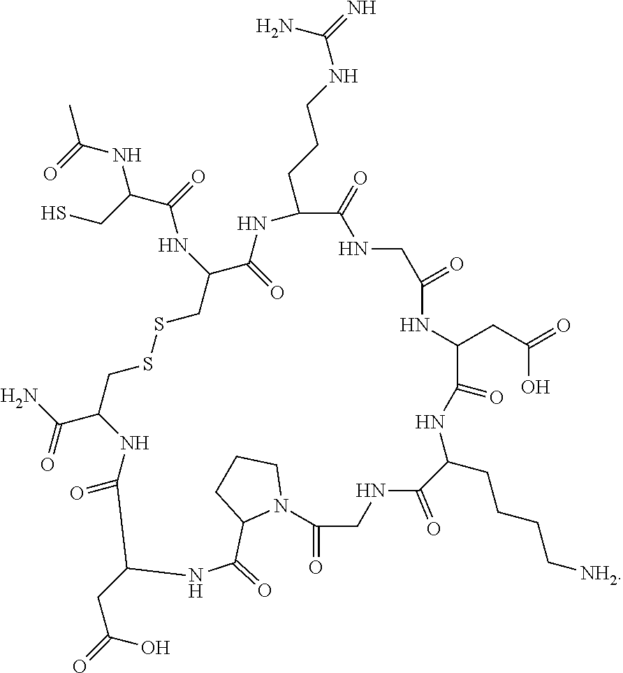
C1(=O)CNC(=O)C(CCCC[NH2])NC(=O)C(CC(=O)O)NC(=O)CNC(=O)C(CCCNC(=N)N)NC(=O)C(NC(C(NC(=O)C)CS)=O)CSSCC(C(=O)N)NC(=O)C(CC(=O)O)NC(=O)C2N1CCC2
